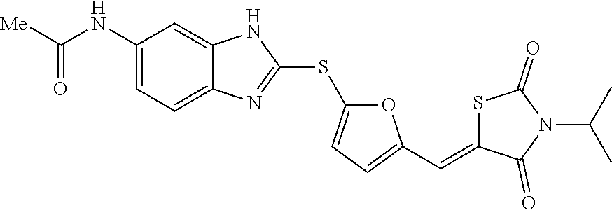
C1(NC([Me])=O)=CC=C2C(=C1)NC(SC1=CC=C(C=C3C(=O)N(C(C)C)C(=O)S3)O1)=N2
